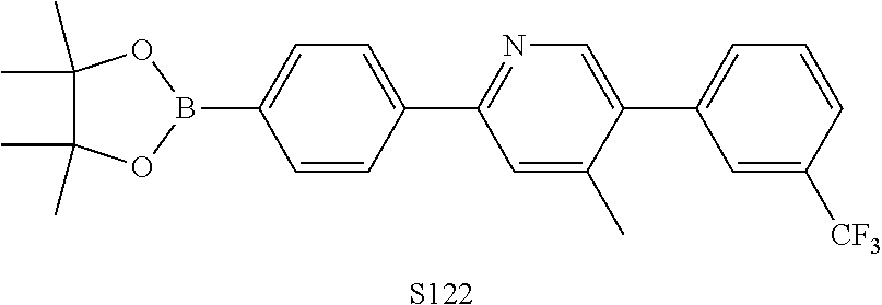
C1=CC(C2=NC=C(C3=CC=CC([CF3])=C3)C(C)=C2)=CC=C1B1OC(C)(C)C(C)(C)O1.[S122]
